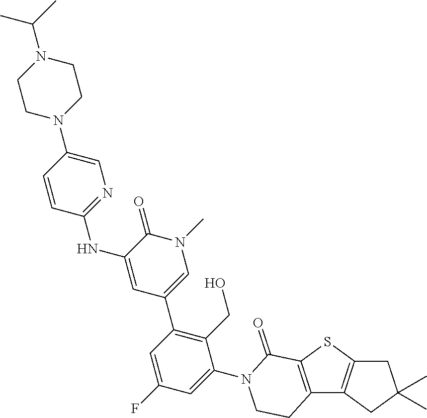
C12=C(SC3=C1CC(C)(C)C3)C(=O)N(C1=CC(F)=CC(C3=CN(C)C(=O)C(NC4=NC=C(N5CCN(C(C)C)CC5)C=C4)=C3)=C1CO)CC2
